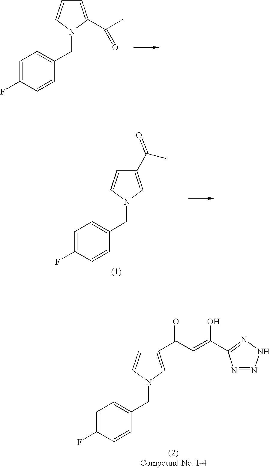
C1=C(C(C)=O)N(CC2=CC=C(F)C=C2)C=C1.C1(C(C)=O)=CN(CC2=CC=C(F)C=C2)C=C1.C1(C(C=C(O)C2=NNN=N2)=O)=CN(CC2=CC=C(F)C=C2)C=C1
